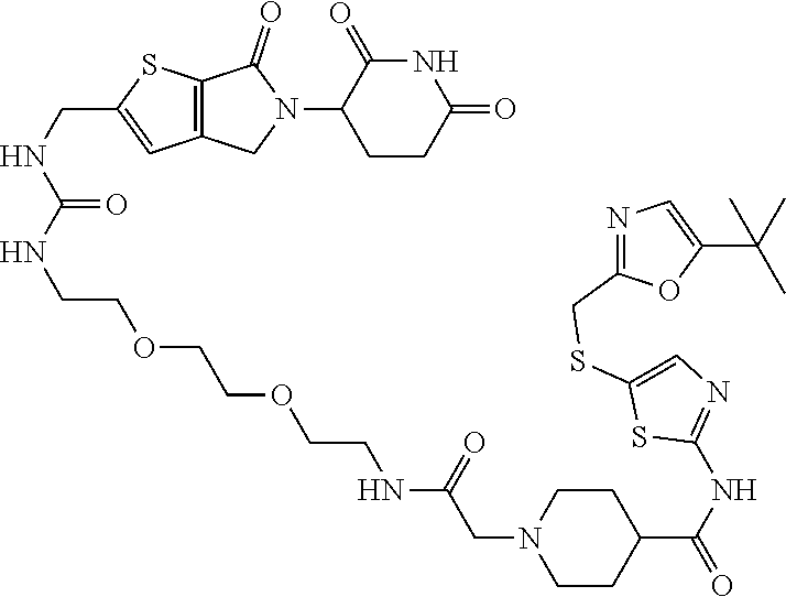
C1CC(=O)NC(=O)C1N1C(=O)C2=C(C1)C=C(CNC(NCCOCCOCCNC(CN1CCC(C(NC3=NC=C(SCC4=NC=C(C(C)(C)C)O4)S3)=O)CC1)=O)=O)S2
